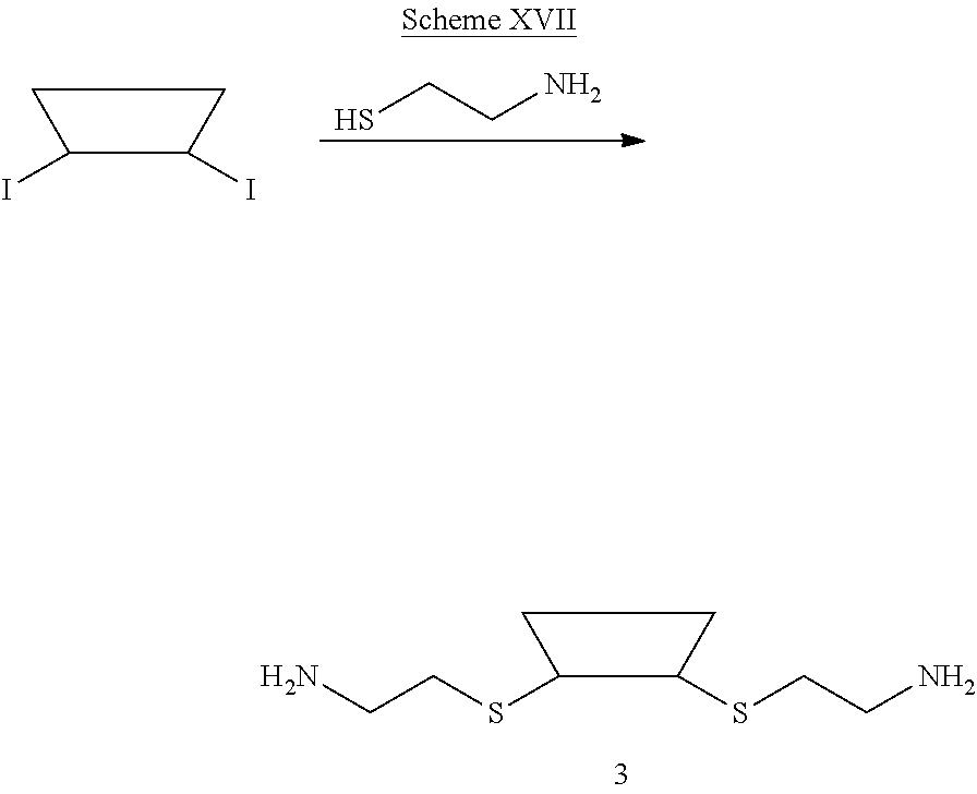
SCCN.IC1C(I)CC1.NCCSC1C(SCCN)CC1
